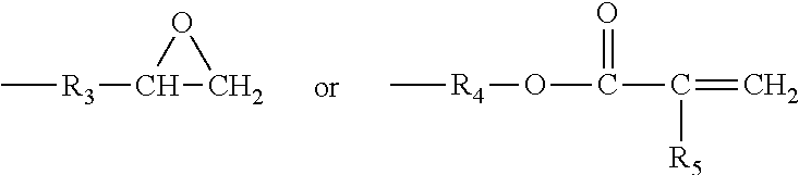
C[R3]C1CO1.C[R4]OC(C(=C)[R5])=O
